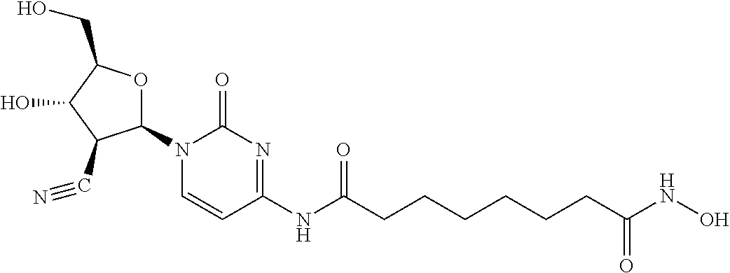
N1(C2OC(CO)C(O)C2C#N)C=CC(NC(CCCCCCC(NO)=O)=O)=NC1=O
